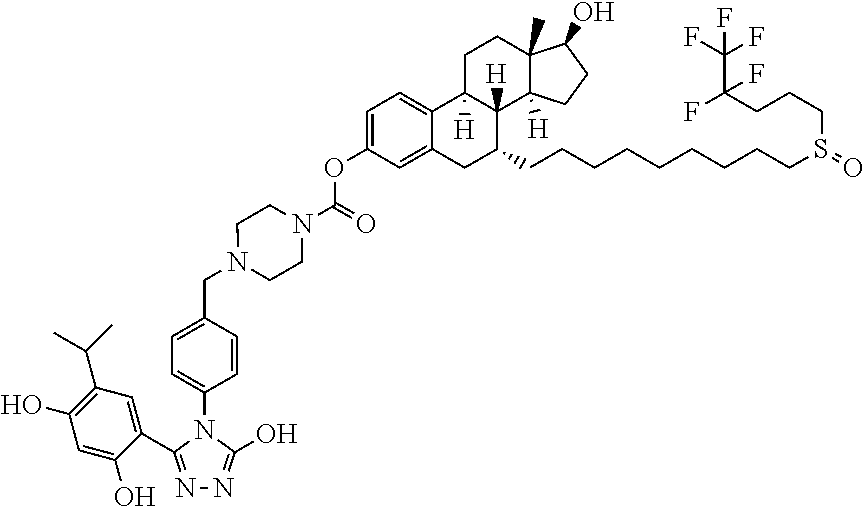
N1=C(C2=CC(C(C)C)=C(O)C=C2O)N(C2=CC=C(CN3CCN(C(OC4=CC=C5C(=C4)CC(CCCCCCCCCS(=O)CCCC(F)(C(F)(F)F)F)C4([H])C5([H])CCC5(C)C4([H])CCC5O)=O)CC3)C=C2)C(O)=N1
